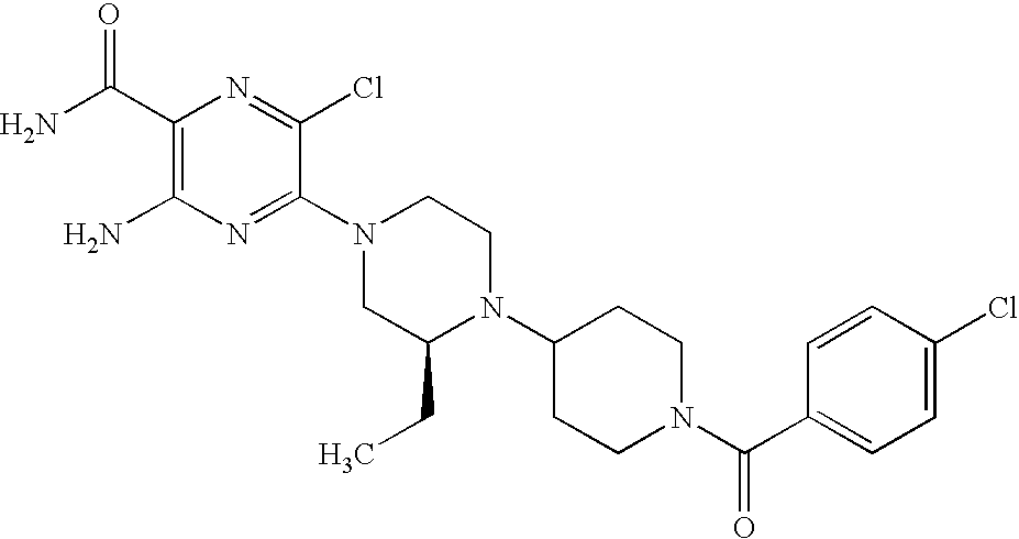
C1(C(N)=O)=C(N)N=C(N2CC(CC)N(C3CCN(C(C4=CC=C(Cl)C=C4)=O)CC3)CC2)C(Cl)=N1
